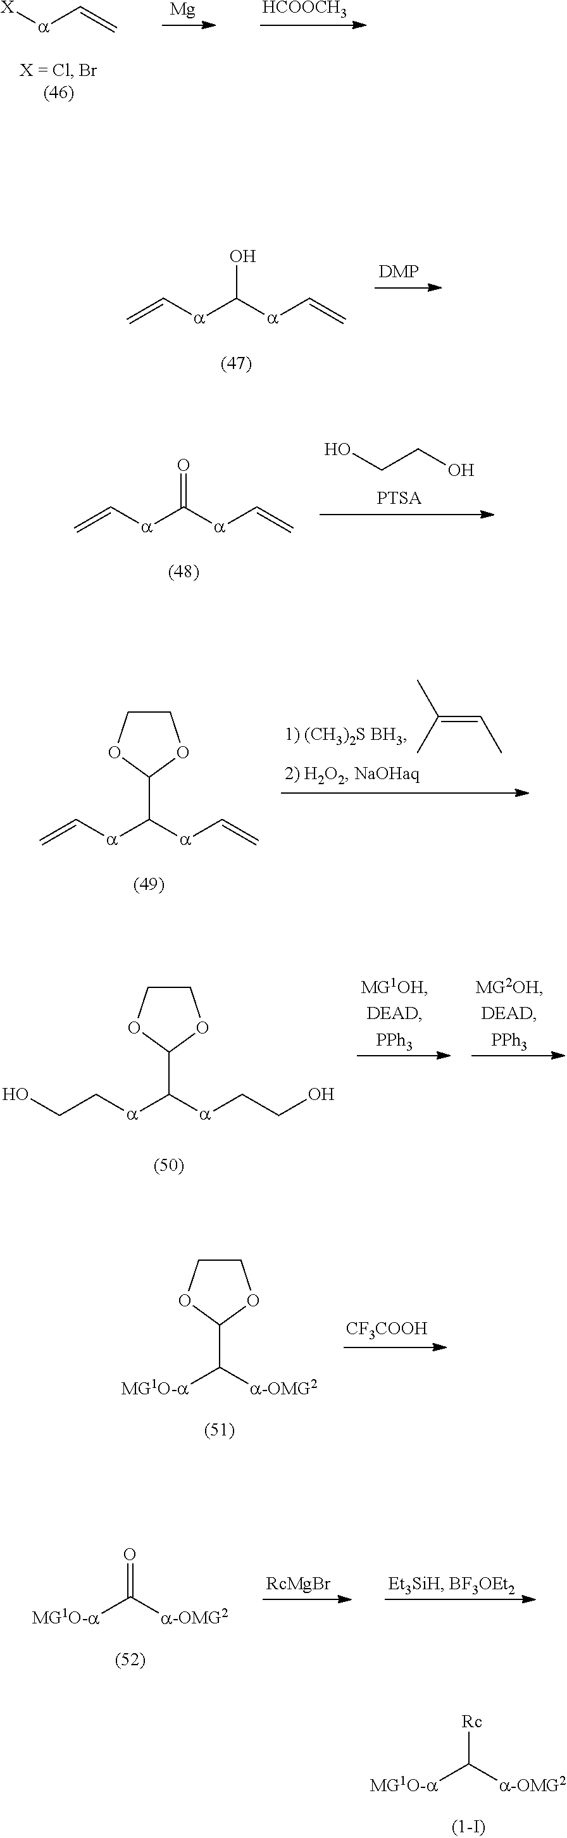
[X][a]C=C.[Mg].[HCOOCH3].C([a]C([a]C=C)O)=C.[DMP].C([a]C([a]C=C)=O)=C.OCCO.C([a]C([a]C=C)C1OCCO1)=C.CC(C)=CC.C([a]C([a]CCO)C1OCCO1)CO.[CF3COOH].[MG1O-a]C([a-OMG2])C1OCCO1.[MG1O-a]C([a-OMG2])=O.[MG1O-a]C([a-OMG2])[Rc]
